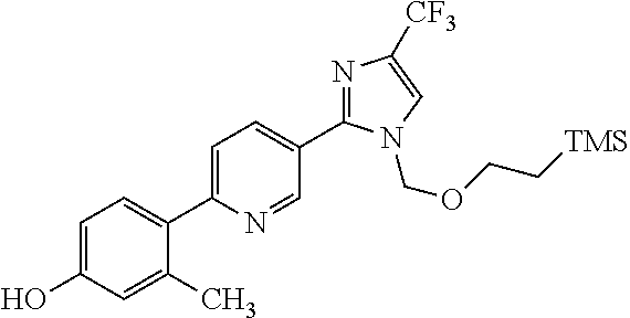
C1(O)=CC=C(C2=CC=C(C3=NC([CF3])=CN3COCC[TMS])C=N2)C(C)=C1
